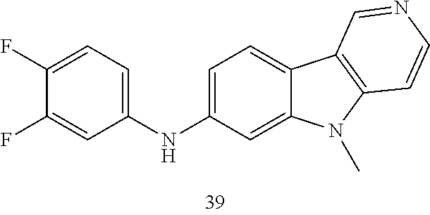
C1=C(NC2=CC=C(F)C(F)=C2)C=C2C(=C1)C1=C(N2C)C=CN=C1
